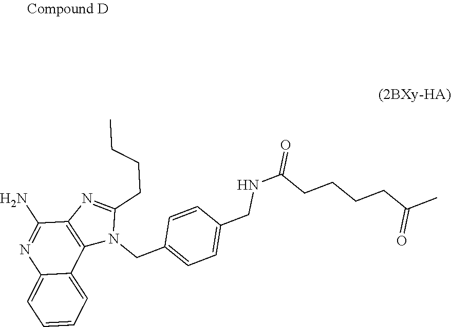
C12=CC=CC=C1C1=C(C(N)=N2)N=C(CCCC)N1CC1=CC=C(CNC(=O)CCCCC(C)=O)C=C1
